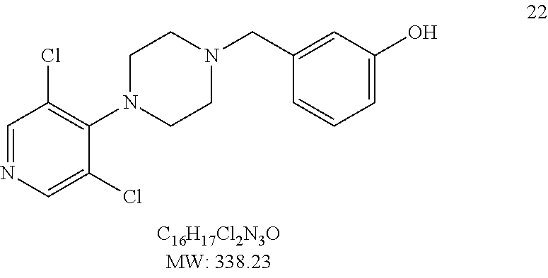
C1=NC=C(Cl)C(N2CCN(CC3=CC(O)=CC=C3)CC2)=C1Cl
